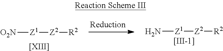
[O2N][Z1][Z2][R2].[[XIII]].N[Z1][Z2][R2].[[III-1]]
